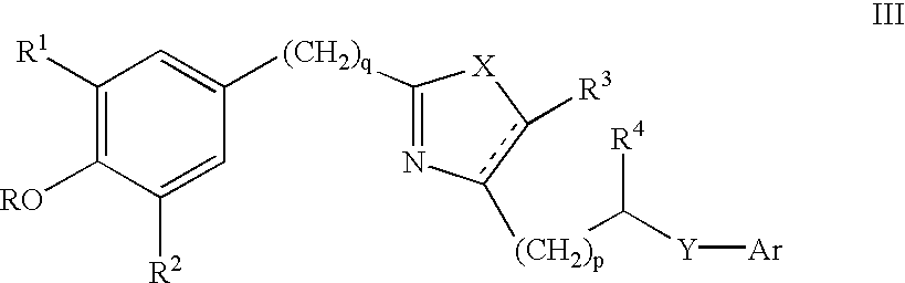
C1([R1])=C([RO])C([R2])=CC([(CH2)q]C2=Nc([(CH2)p]C([Y][Ar])[R4])c([R3])[X]2)=C1
